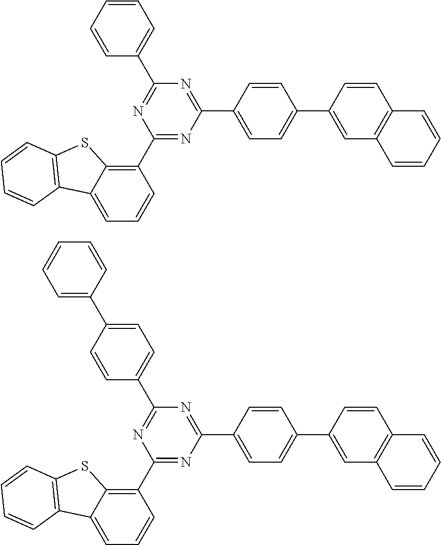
C1=CC=C2C(=C1C1=NC(C3=CC=C(C4=CC5=C(C=C4)C=CC=C5)C=C3)=NC(C3=CC=CC=C3)=N1)SC1=C2C=CC=C1.C1=CC=C2C(=C1C1=NC(C3=CC=C(C4=CC5=C(C=C4)C=CC=C5)C=C3)=NC(C3=CC=C(C4=CC=CC=C4)C=C3)=N1)SC1=C2C=CC=C1
